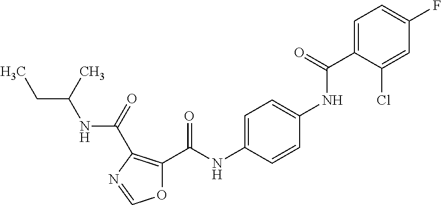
C1=C(C(NC2=CC=C(NC(C3=C(C(=O)NC(CC)C)N=CO3)=O)C=C2)=O)C(Cl)=CC(F)=C1
